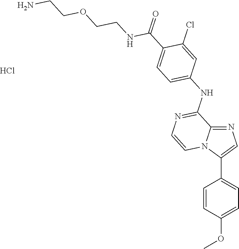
C1(C(NCCOCCN)=O)=CC=C(NC2=NC=CN3C2=NC=C3C2=CC=C(OC)C=C2)C=C1Cl.Cl
